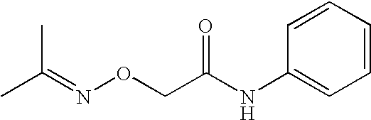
C1=CC=CC=C1NC(CON=C(C)C)=O
